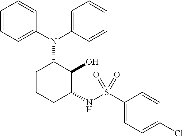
N1(C2CCCC(NS(C3=CC=C(Cl)C=C3)(=O)=O)C2O)C2=C(C3=CC=CC=C13)C=CC=C2
